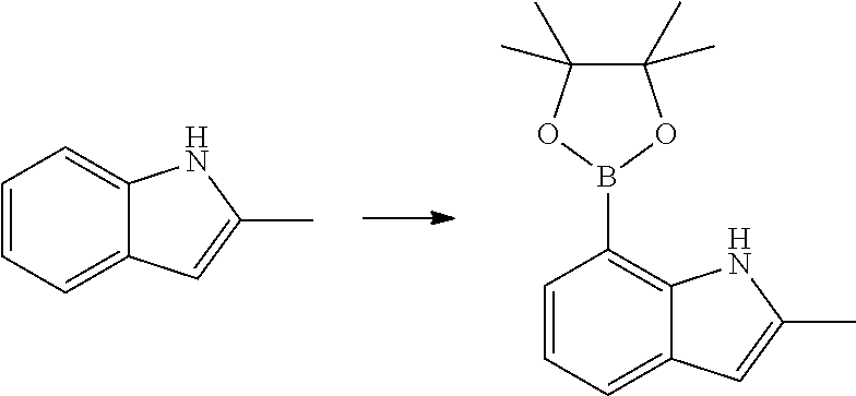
C1=CC=C2C(=C1)NC(C)=C2.C1=CC=C2C(=C1B1OC(C)(C)C(C)(C)O1)NC(C)=C2
